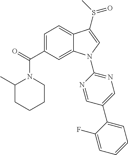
C1=C(C(=O)N2C(C)CCCC2)C=C2C(=C1)C(S(=O)C)=CN2C1=NC=C(C2=CC=CC=C2F)C=N1
